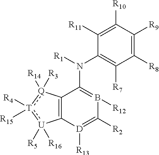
C12=C(C(N([R1])C3=C([R7])C([R8])=C([R9])C([R10])=C3[R11])=B([R12])C([R2])=[D]1[R13])[Q]([R14])([R3]):[T]([R4])([R15]):[U]2([R5])[R16]
